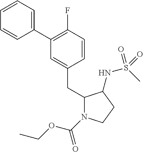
C1(C2=CC=CC=C2)=C(F)C=CC(CC2N(C(OCC)=O)CCC2NS(C)(=O)=O)=C1
